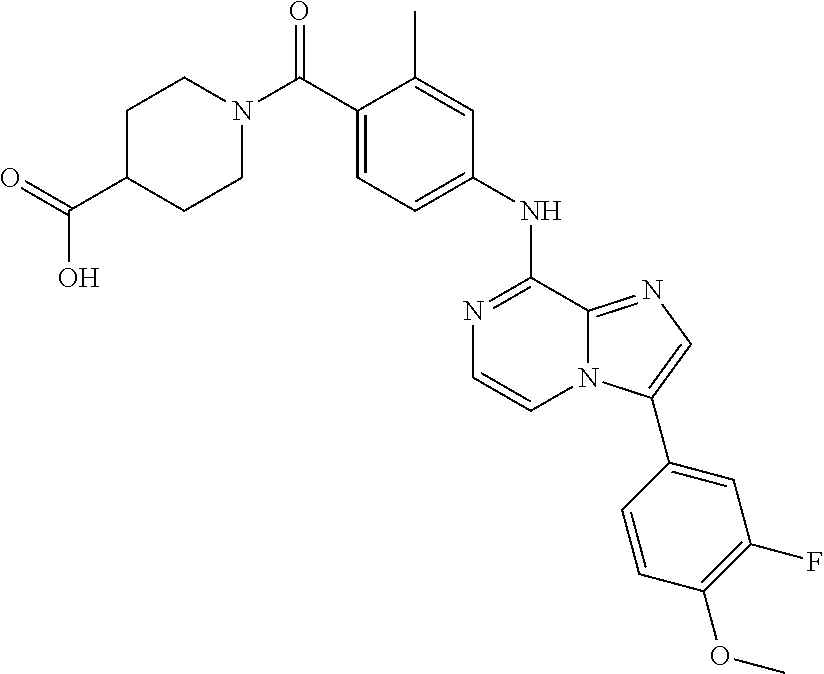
N1(C(C2=CC=C(NC3=NC=CN4C3=NC=C4C3=CC(F)=C(OC)C=C3)C=C2C)=O)CCC(C(=O)O)CC1
